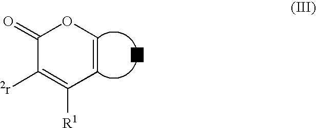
C1(=O)C([2r])=C([R1])C=CO1
